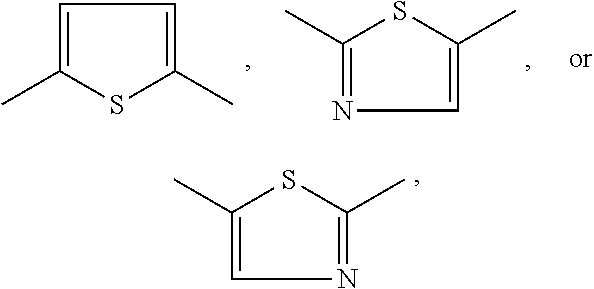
CC1=CC=C(C)S1.CC1=NC=C(C)S1.CC1=CN=C(C)S1
